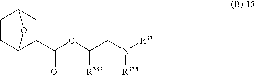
C1C2C(C(OC(CN([R334])[R335])[R333])=O)CC(C1)O2
